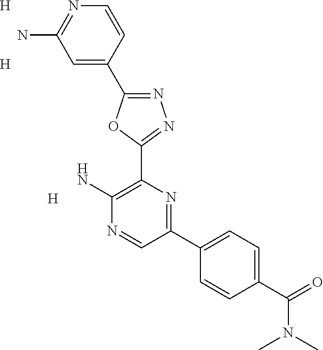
[H].NC1=C(C2=NN=C(C3=CC(N)=NC=C3)O2)N=C(C2=CC=C(C(=O)N(C)C)C=C2)C=N1.[H].[H]
